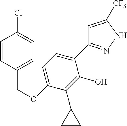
C1=C([CF3])NN=C1C1=CC=C(OCC2=CC=C(Cl)C=C2)C(C2CC2)=C1O
